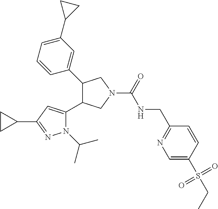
C1(C2=CC(C3CC3)=CC=C2)C(C2=CC(C3CC3)=NN2C(C)C)CN(C(NCC2=NC=C(S(CC)(=O)=O)C=C2)=O)C1
